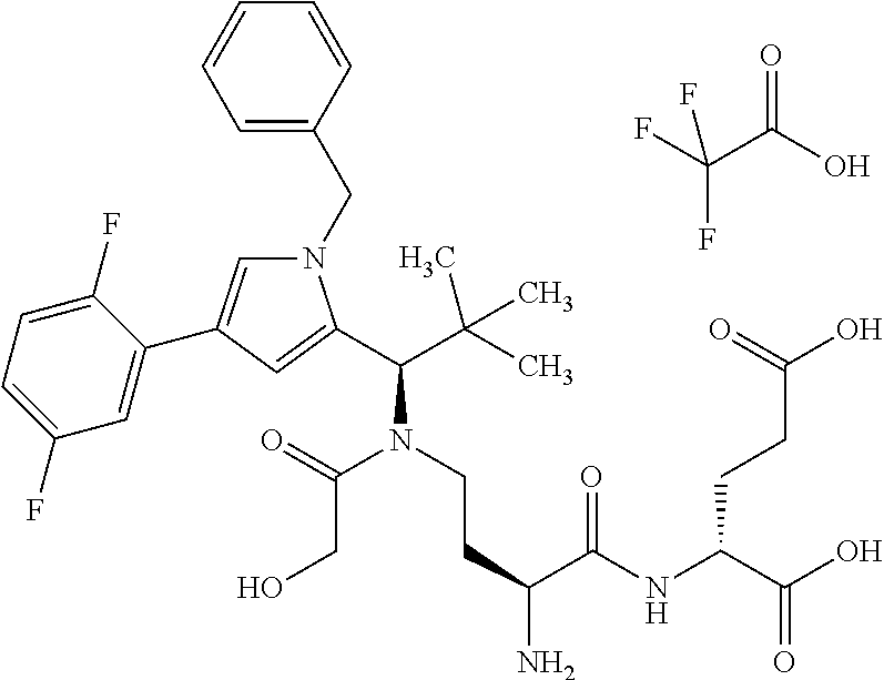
O=C(O)C(F)(F)F.C1=C(CN2C=C(C3=CC(F)=CC=C3F)C=C2C(C(C)(C)C)N(C(CO)=O)CCC(C(=O)NC(C(O)=O)CCC(O)=O)N)C=CC=C1
